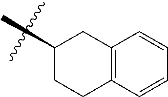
C12=C(C=CC=C1)CCC(C)C2
